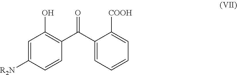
C1=C([R2N])C=CC(C(C2=CC=CC=C2[COOH])=O)=C1O
